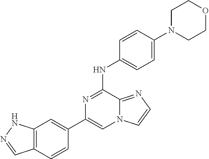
C1(C2=CC3=C(C=C2)C=NN3)=CN2C(=NC=C2)C(NC2=CC=C(N3CCOCC3)C=C2)=N1
